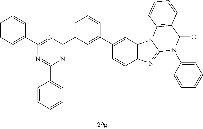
C1=CC=C(C2=NC(C3=CC=CC(C4=CC5=C(C=C4)N=C4N5C5=C(C(=O)N4C4=CC=CC=C4)C=CC=C5)=C3)=NC(C3=CC=CC=C3)=N2)C=C1
